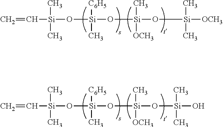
C=C[Si](C)(C)O[Si]([C6H5])(C)O[Si](O[Si]([OCH3])(C)C)(C)[OCH3].C=C[Si](C)(C)O[Si]([C6H5])(C)O[Si](O[Si](O)(C)C)(C)[OCH3]
